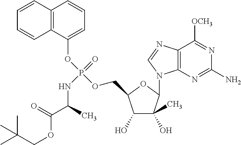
C1(O)C(C)(O)C(N2C3=C(N=C2)C([OCH3])=NC(N)=N3)OC1COP(OC1=CC=CC2=C1C=CC=C2)(=O)NC(C(OCC(C)(C)C)=O)C
